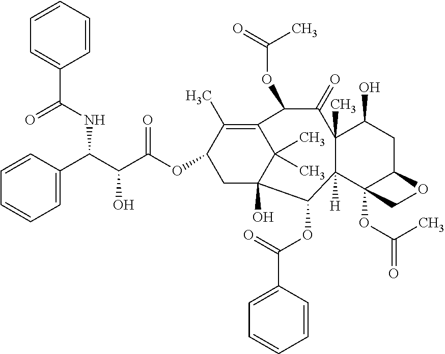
C1=C(C(C(C(OC2C(C)=C3C(C)(C)C(O)(C2)C(OC(C2=CC=CC=C2)=O)C2([H])C(C)(C(O)CC4C2(OC(=O)C)CO4)C(=O)C3OC(=O)C)=O)O)NC(C2=CC=CC=C2)=O)C=CC=C1
